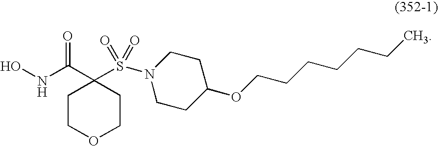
ONC(C1(S(=O)(=O)N2CCC(OCCCCCCC)CC2)CCOCC1)=O
